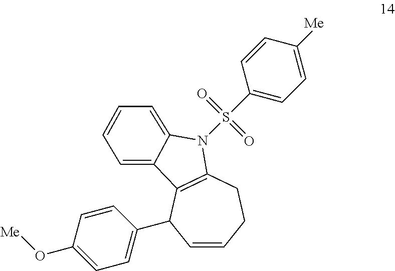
C1=CC(O[Me])=CC=C1C1C=CCCC2=C1C1=CC=CC=C1N2S(C1=CC=C([Me])C=C1)(=O)=O
